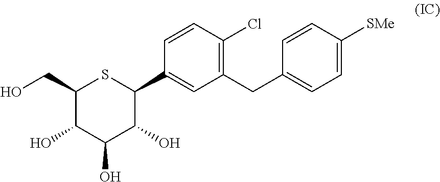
C1(CO)C(O)C(O)C(O)C(C2=CC(CC3=CC=C([SMe])C=C3)=C(Cl)C=C2)S1
